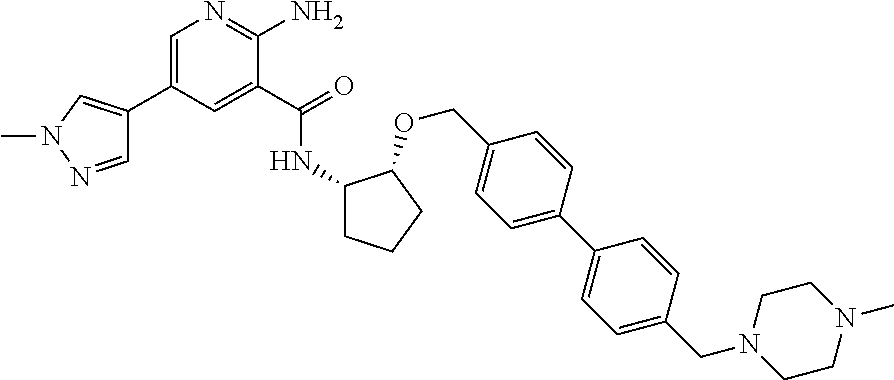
C1(C(=O)NC2CCCC2OCC2=CC=C(C3=CC=C(CN4CCN(C)CC4)C=C3)C=C2)=CC(C2=CN(C)N=C2)=CN=C1N
